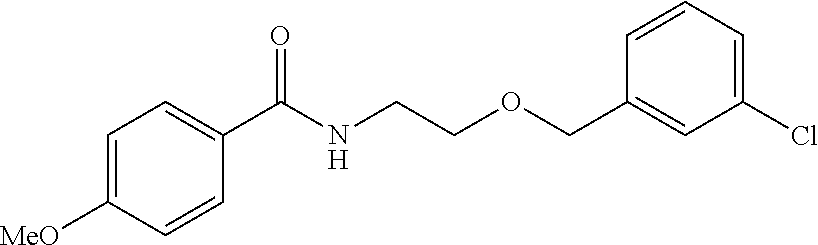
C1=C([MeO])C=CC(C(NCCOCC2=CC(Cl)=CC=C2)=O)=C1
